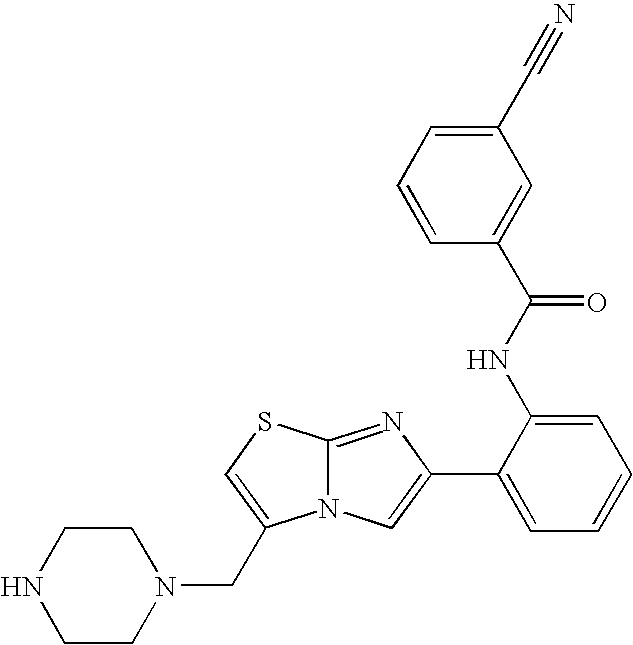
N12C(=NC(C3=CC=CC=C3NC(=O)C3=CC(C#N)=CC=C3)=C1)SC=C2CN1CCNCC1
